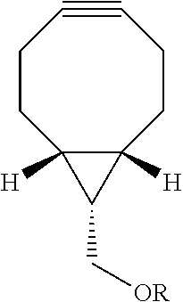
C1CC2([H])C([H])(CCC#C1)C2C[OR]
